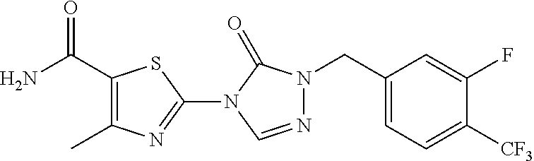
NC(C1=C(C)N=C(N2C(=O)N(CC3=CC=C([CF3])C(F)=C3)N=C2)S1)=O
